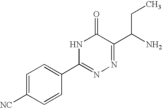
C1=C([NC])C=CC(C2=NN=C(C(N)CC)C(=O)N2)=C1
